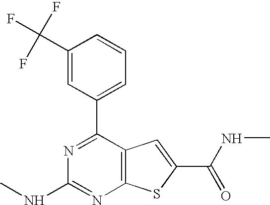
C1(C2=CC=CC(C(F)(F)F)=C2)=NC(NC)=NC2=C1C=C(C(=O)NC)S2
